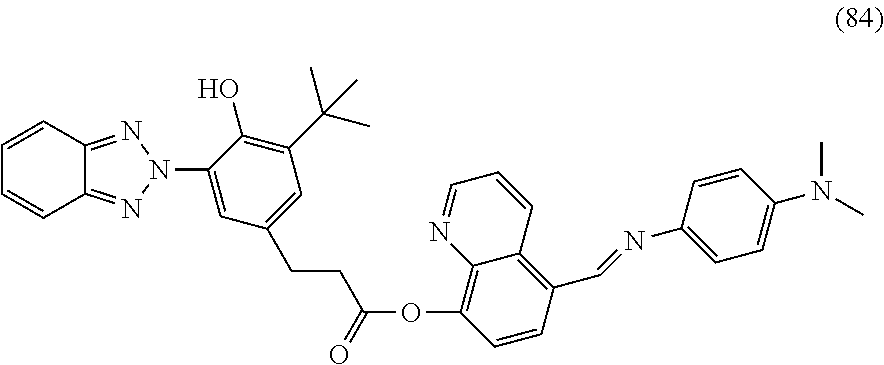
C12=NN(C3=CC(CCC(=O)OC4=C5C(=C(C=NC6=CC=C(N(C)C)C=C6)C=C4)C=CC=N5)=CC(C(C)(C)C)=C3O)N=C1C=CC=C2
